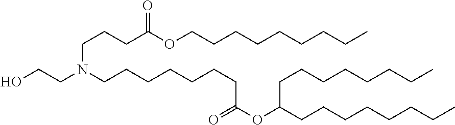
C(N(CCCCCCCC(OC(CCCCCCCC)CCCCCCCC)=O)CCO)CCC(OCCCCCCCCC)=O
